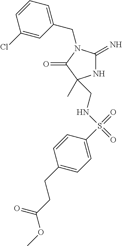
N1C(=N)N(CC2=CC=CC(Cl)=C2)C(=O)C1(C)CNS(=O)(=O)C1=CC=C(CCC(OC)=O)C=C1
